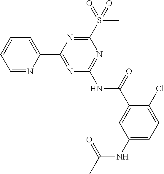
C1=NC(C2=NC(NC(C3=CC(NC(C)=O)=CC=C3Cl)=O)=NC(S(=O)(C)=O)=N2)=CC=C1
